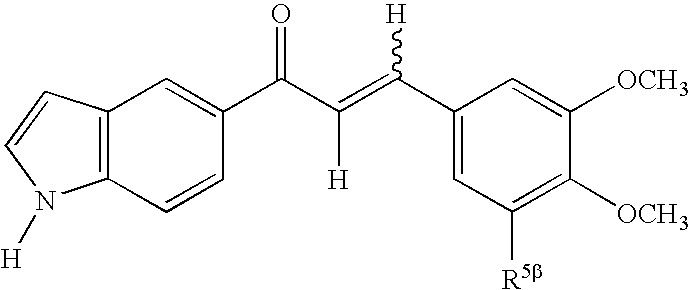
C12=C(C=CC(C(C(=C(C3=CC([R5b])=C([OCH3])C([OCH3])=C3)[H])[H])=O)=C1)N([H])C=C2
